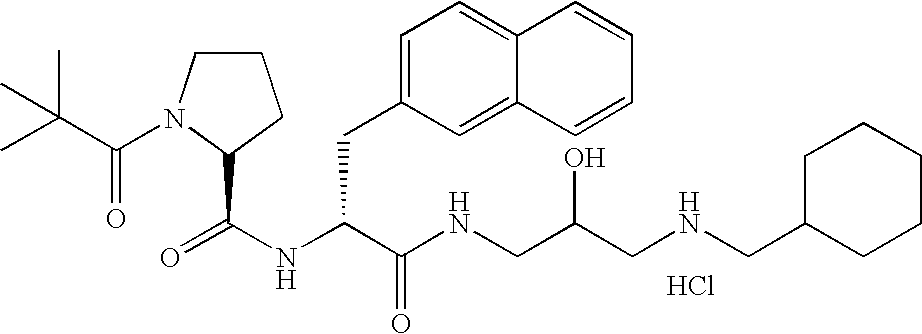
N(C(C(NCC(CNCC1CCCCC1)O)=O)CC1=CC=C2C(=C1)C=CC=C2)C(=O)C1N(C(C(C)(C)C)=O)CCC1.Cl
